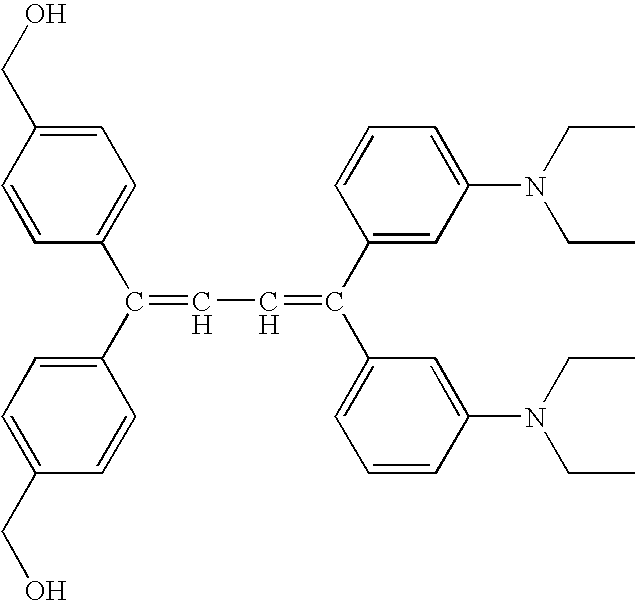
C1=CC(CO)=CC=C1C(C1=CC=C(CO)C=C1)=CC=C(C1=CC=CC(N(CC)CC)=C1)C1=CC(N(CC)CC)=CC=C1
